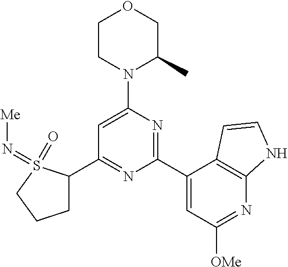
C1(C2=NC(C3=CC([OMe])=NC4=C3C=CN4)=NC(N3C(C)COCC3)=C2)CCCS1(=O)=N[Me]
